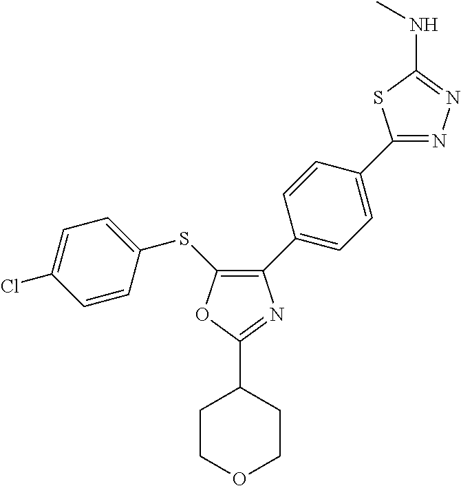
C1(C2=CC=C(C3=NN=C(NC)S3)C=C2)=C(SC2=CC=C(Cl)C=C2)OC(C2CCOCC2)=N1
